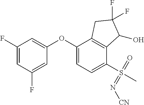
C1(F)=CC(F)=CC(OC2=CC=C(S(C)(=N[CN])=O)C3=C2CC(F)(F)C3O)=C1
